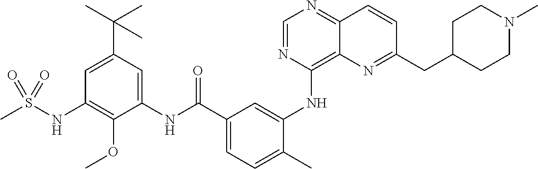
C1=NC(NC2=CC(C(NC3=CC(C(C)(C)C)=CC(NS(C)(=O)=O)=C3OC)=O)=CC=C2C)=C2C(=N1)C=CC(CC1CCN(C)CC1)=N2
